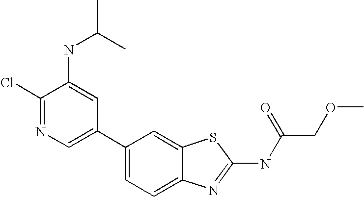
C1(C2=CN=C(Cl)C(NC(C)C)=C2)=CC=C2C(=C1)SC(NC(COC)=O)=N2
